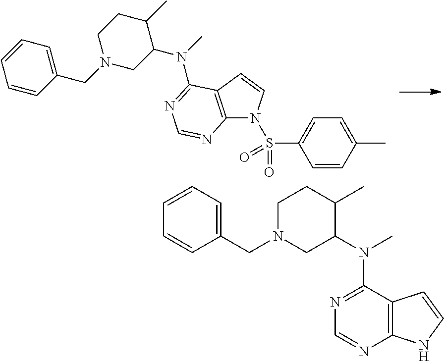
C1=CC=C(CN2CC(N(C)C3=NC=NC4=C3C=CN4S(C3=CC=C(C)C=C3)(=O)=O)C(C)CC2)C=C1.C1(CN2CC(N(C)C3=NC=NC4=C3C=CN4)C(C)CC2)=CC=CC=C1
